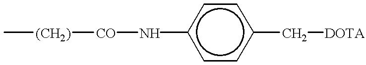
C[(CH2)][CO]Nc1ccc(C[DOTA])cc1
